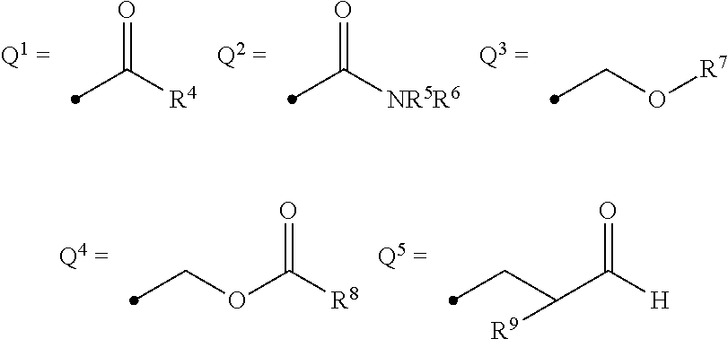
C([R4])(=O)C.C([NR5R6])(=O)C.C(O[R7])C.C(OC([R8])=O)C.C(C(C([H])=O)[R9])C
